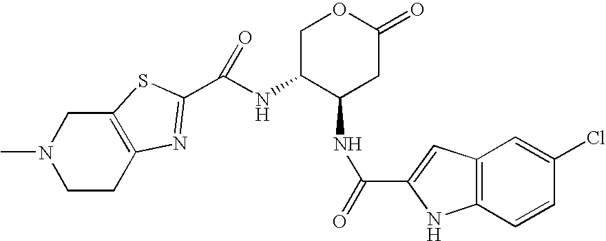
C1C2=C(CN(C)C1)SC(C(NC1C(NC(C3=CC4=C(N3)C=CC(Cl)=C4)=O)CC(=O)OC1)=O)=N2
